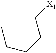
CCCCC[X1]
